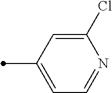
C1(Cl)=CC(C)=CC=N1
